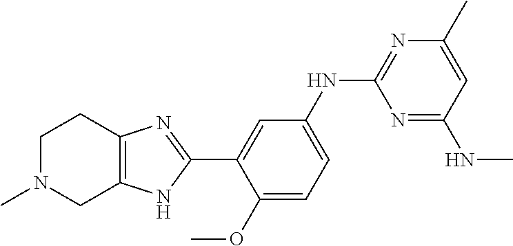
C1=C(NC2=NC(C)=CC(NC)=N2)C=C(C2=NC3=C(N2)CN(C)CC3)C(OC)=C1
